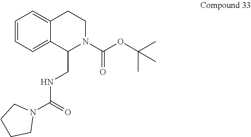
C1=CC=C2C(=C1)CCN(C(OC(C)(C)C)=O)C2CNC(N1CCCC1)=O
